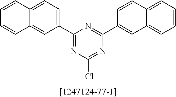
C1(C2=CC=C3C(=C2)C=CC=C3)=NC(Cl)=NC(C2=CC3=CC=CC=C3C=C2)=N1
